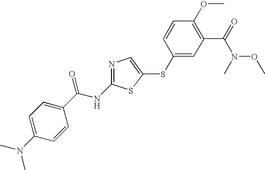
C1=C(N(C)C)C=CC(C(NC2=NC=C(SC3=CC(C(=O)N(C)OC)=C(OC)C=C3)S2)=O)=C1
